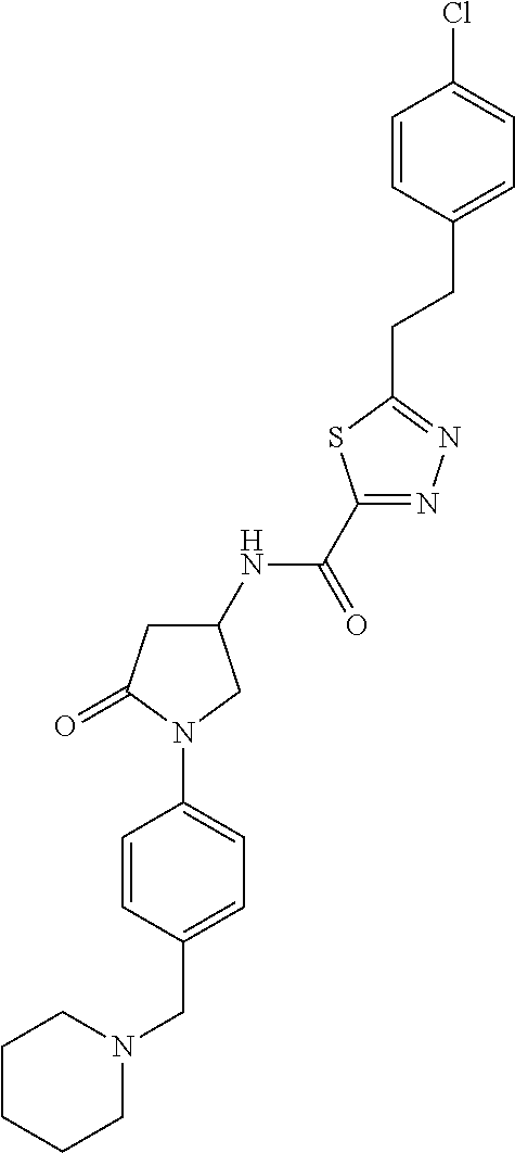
N1(CC2=CC=C(N3C(=O)CC(NC(C4=NN=C(CCC5=CC=C(Cl)C=C5)S4)=O)C3)C=C2)CCCCC1
